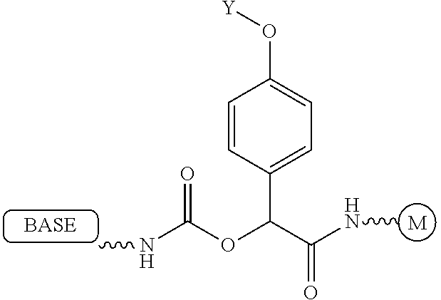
[M].CNC(C(OC(NC)=O)C1=CC=C(O[Y])C=C1)=O
